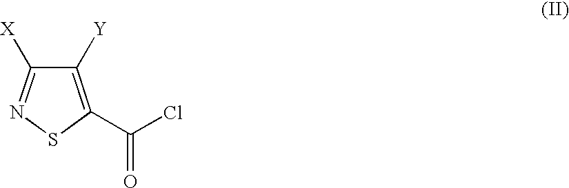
C1(C(Cl)=O)=C([Y])C([X])=NS1
